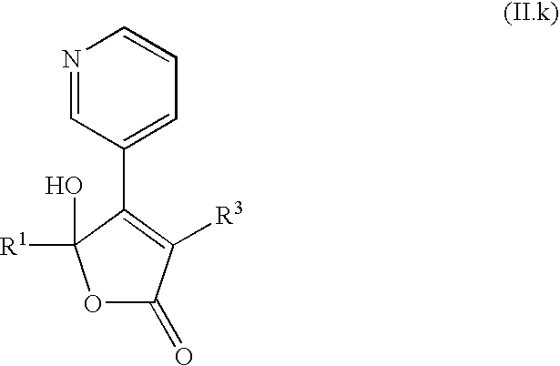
O1C(=O)C([R3])=C(C2=CC=CN=C2)C1([R1])O
